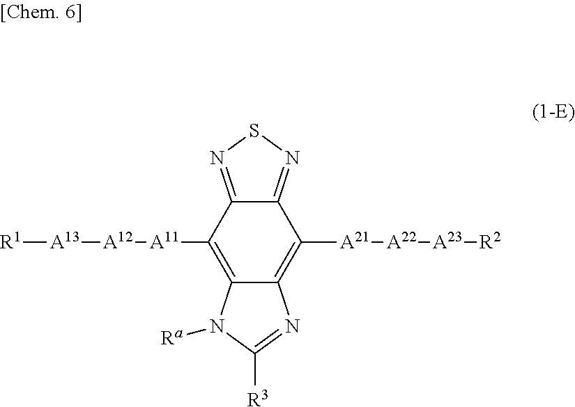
[R3]C1=NC2=C([A21][A22][A23][R2])C3=NSN=C3C([A11][A12][A13][R1])=C2N1[Ra]
